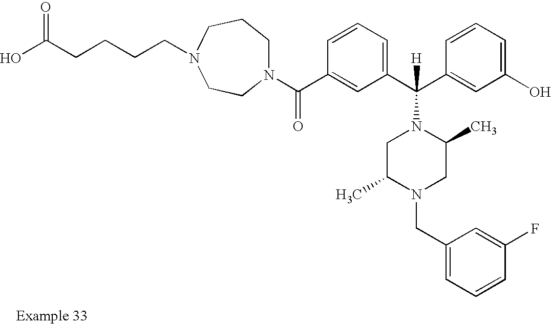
N1(C(C2=CC(C(C3=CC(O)=CC=C3)([H])N3CC(C)N(CC4=CC=CC(F)=C4)CC3C)=CC=C2)=O)CCCN(CCCCC(O)=O)CC1
